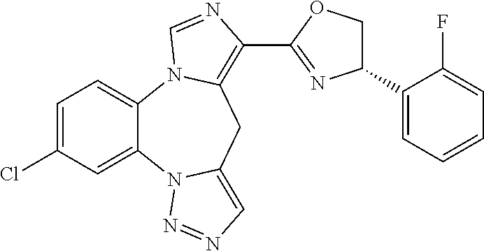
C1=C(Cl)C=C2C(=C1)N1C(=C(C3=NC(C4=CC=CC=C4F)CO3)N=C1)CC1=CN=NN21
